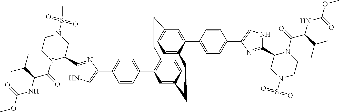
C1(C2=CC=C(C3=CNC(C4N(C(C(NC(OC)=O)C(C)C)=O)CCN(S(C)(=O)=O)C4)=N3)C=C2)=C2C=CC(=C1)CCC1=CC=C(C=C1C1=CC=C(C3=CNC(C4N(C(C(NC(OC)=O)C(C)C)=O)CCN(S(C)(=O)=O)C4)=N3)C=C1)CC2
